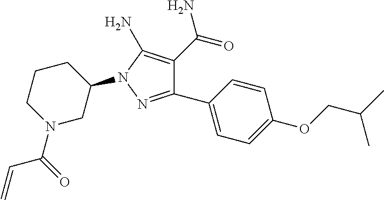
C1(N2N=C(C3=CC=C(OCC(C)C)C=C3)C(C(N)=O)=C2N)CCCN(C(=O)C=C)C1
